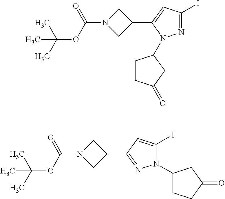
N1=C(I)C=C(C2CN(C(=O)OC(C)(C)C)C2)N1C1CCC(=O)C1.N1(C2CCC(=O)C2)C(I)=CC(C2CN(C(=O)OC(C)(C)C)C2)=N1
